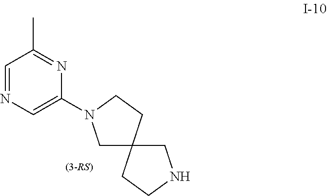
C1NCCC12CN(C1=CN=CC(C)=N1)CC2
